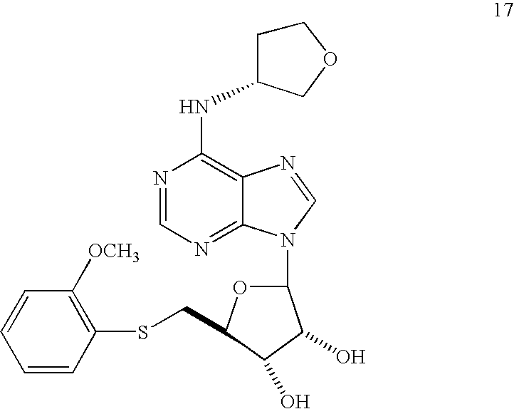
N1=CN=C2C(=C1NC1CCOC1)N=CN2C1OC(CSC2=C([OCH3])C=CC=C2)C(O)C1O
